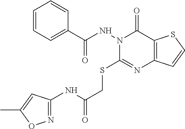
C1=CC=C(C(NN2C(SCC(=O)NC3=NOC(C)=C3)=NC3=C(C2=O)SC=C3)=O)C=C1
